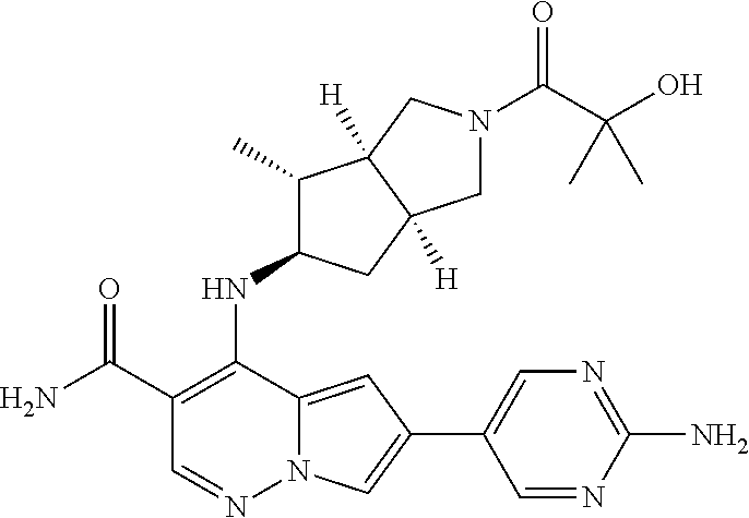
C1(C(N)=O)=C(NC2C(C)C3([H])C([H])(C2)CN(C(C(O)(C)C)=O)C3)C2=CC(C3=CN=C(N)N=C3)=CN2N=C1
